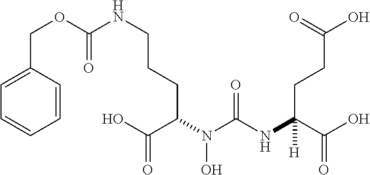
C(OC(NCCCC(C(=O)O)N(C(NC(C(O)=O)(CCC(O)=O)[H])=O)O)=O)C1=CC=CC=C1
